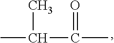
CC(C)C(C)=O
